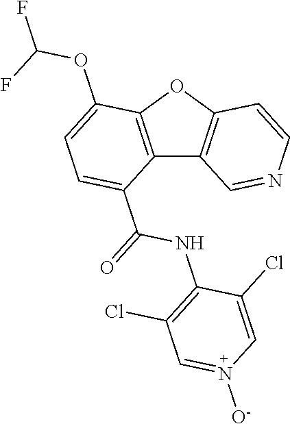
C12=C(OC3=C1C=NC=C3)C(OC(F)F)=CC=C2C(NC1=C(Cl)C=N([O-])C=C1Cl)=O
